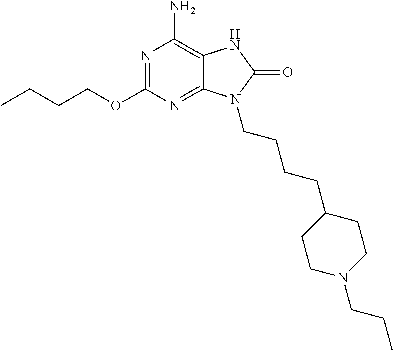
N1=C(OCCCC)N=C2C(=C1N)NC(=O)N2CCCCC1CCN(CCC)CC1
